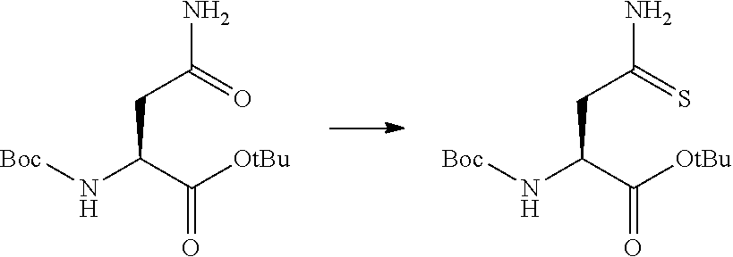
[Boc]NC(C([OtBu])=O)CC(=S)N.[Boc]NC(C([OtBu])=O)CC(=O)N
